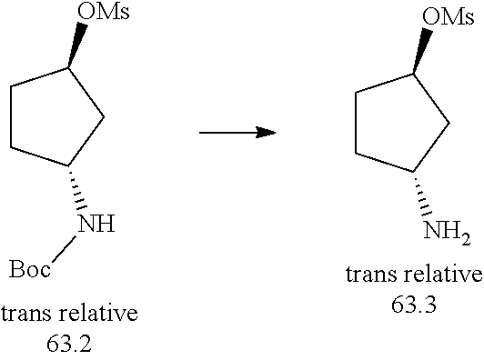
C1CC(N)CC1[OMs].C1CC(N[Boc])CC1[OMs]
